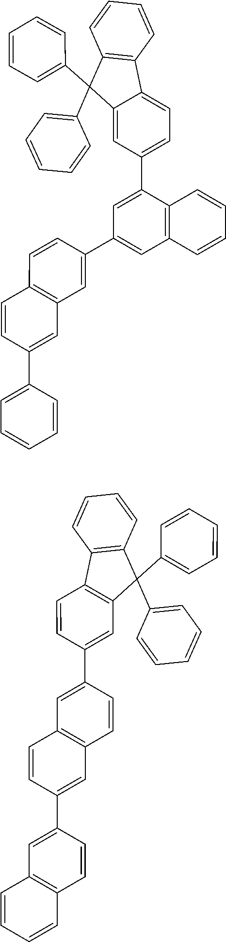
C12=CC(C3=CC(C4=CC5=C(C=C4)C=CC(C4=CC=CC=C4)=C5)=CC4=C3C=CC=C4)=CC=C1C1=C(C=CC=C1)C2(C1=CC=CC=C1)C1=CC=CC=C1.C12=C(C=CC(C3=CC4=C(C=C3)C=C(C3=CC5=C(C=C3)C=CC=C5)C=C4)=C1)C1=C(C=CC=C1)C2(C1=CC=CC=C1)C1=CC=CC=C1
